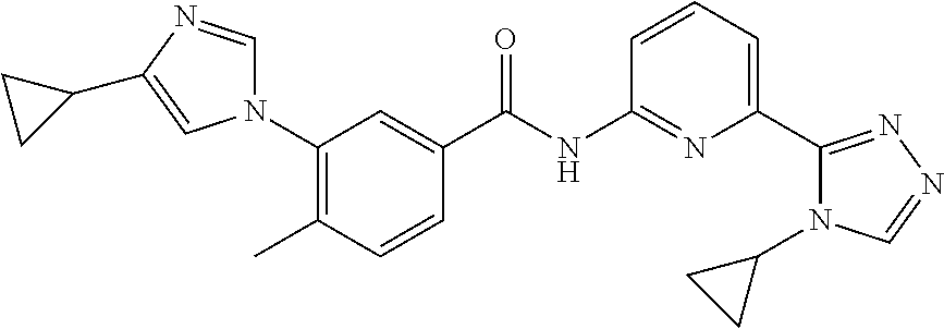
C1(N2C=NC(C3CC3)=C2)=C(C)C=CC(C(NC2=NC(C3=NN=CN3C3CC3)=CC=C2)=O)=C1
